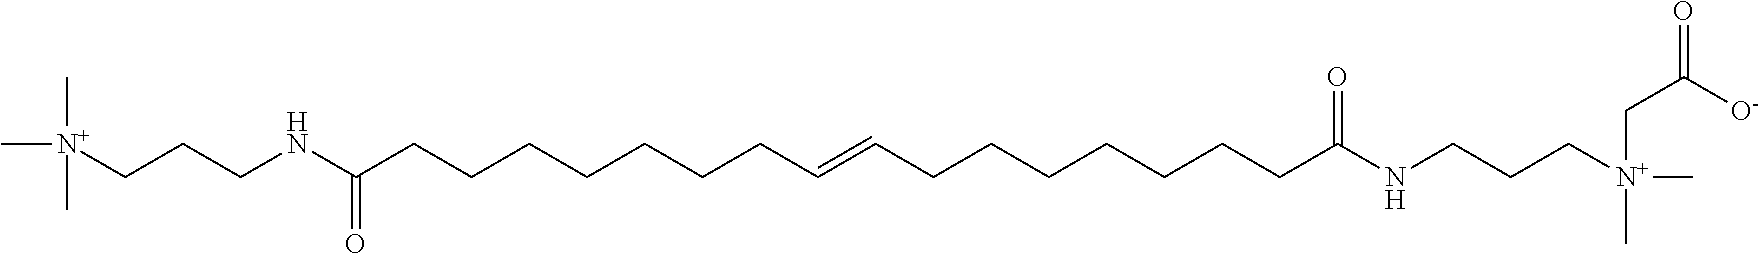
[N+](CCCNC(CCCCCCCC=CCCCCCCCC(NCCC[N+](C)(CC([O-])=O)C)=O)=O)(C)(C)C
